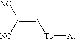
C([Te][Au])=C([NC])[NC]
